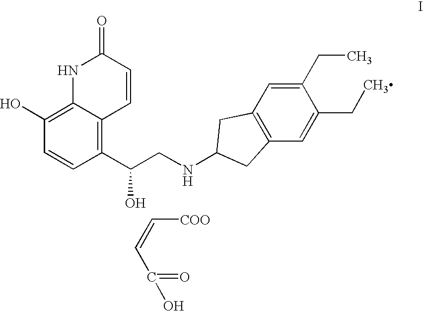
C1(C(CNC2CC3=C(C=C(CC)C(CC)=C3)C2)O)=C2C(=C(O)C=C1)NC(=O)C=C2.C(=O)(C=C[COO])O
